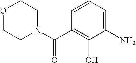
C1=CC(C(N2CCOCC2)=O)=C(O)C(N)=C1
